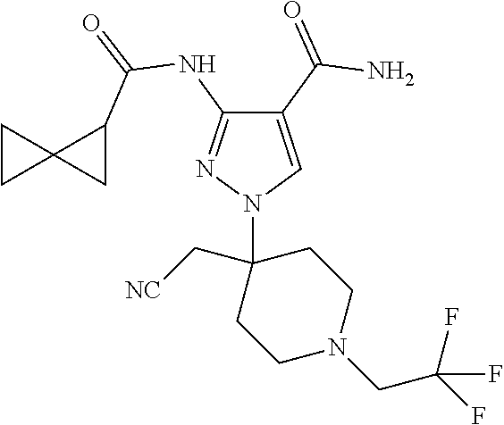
C1(C(=O)N)=CN(C2(C[NC])CCN(CC(F)(F)F)CC2)N=C1NC(=O)C1CC12CC2
